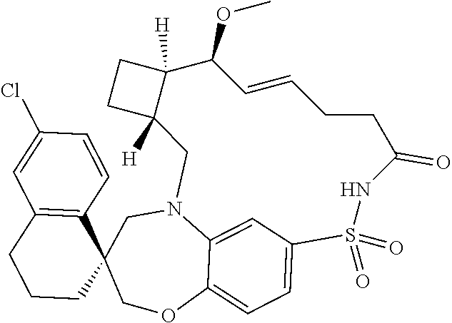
C1CC2(C3=C(C1)C=C(Cl)C=C3)COC1=CC=C3C=C1N(C2)CC1([H])C([H])(CC1)C(OC)C=CCCC(=O)NS3(=O)=O
